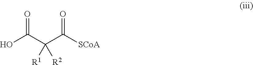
OC(C(C([SCoA])=O)([R1])[R2])=O
